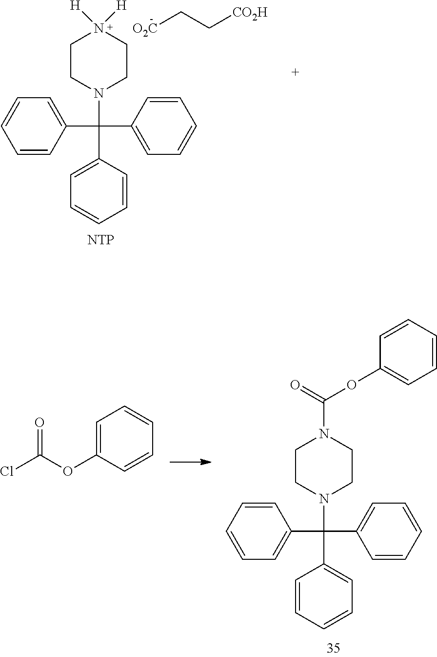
C1=CC=CC(C(N2CCN([H])([H])CC2)(C2=CC=CC=C2)C2=CC=CC=C2)=C1.[O2C]CC[CO2H].[NTP].C1=C(OC(Cl)=O)C=CC=C1.C1=CC(C(N2CCN(C(=O)OC3=CC=CC=C3)CC2)(C2=CC=CC=C2)C2=CC=CC=C2)=CC=C1
